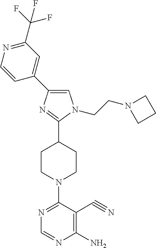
N1=C(N2CCC(C3=NC(C4=CC(C(F)(F)F)=NC=C4)=CN3CCN3CCC3)CC2)C(C#N)=C(N)N=C1
